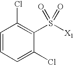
C1=CC=C(Cl)C(S([X1])(=O)=O)=C1Cl
